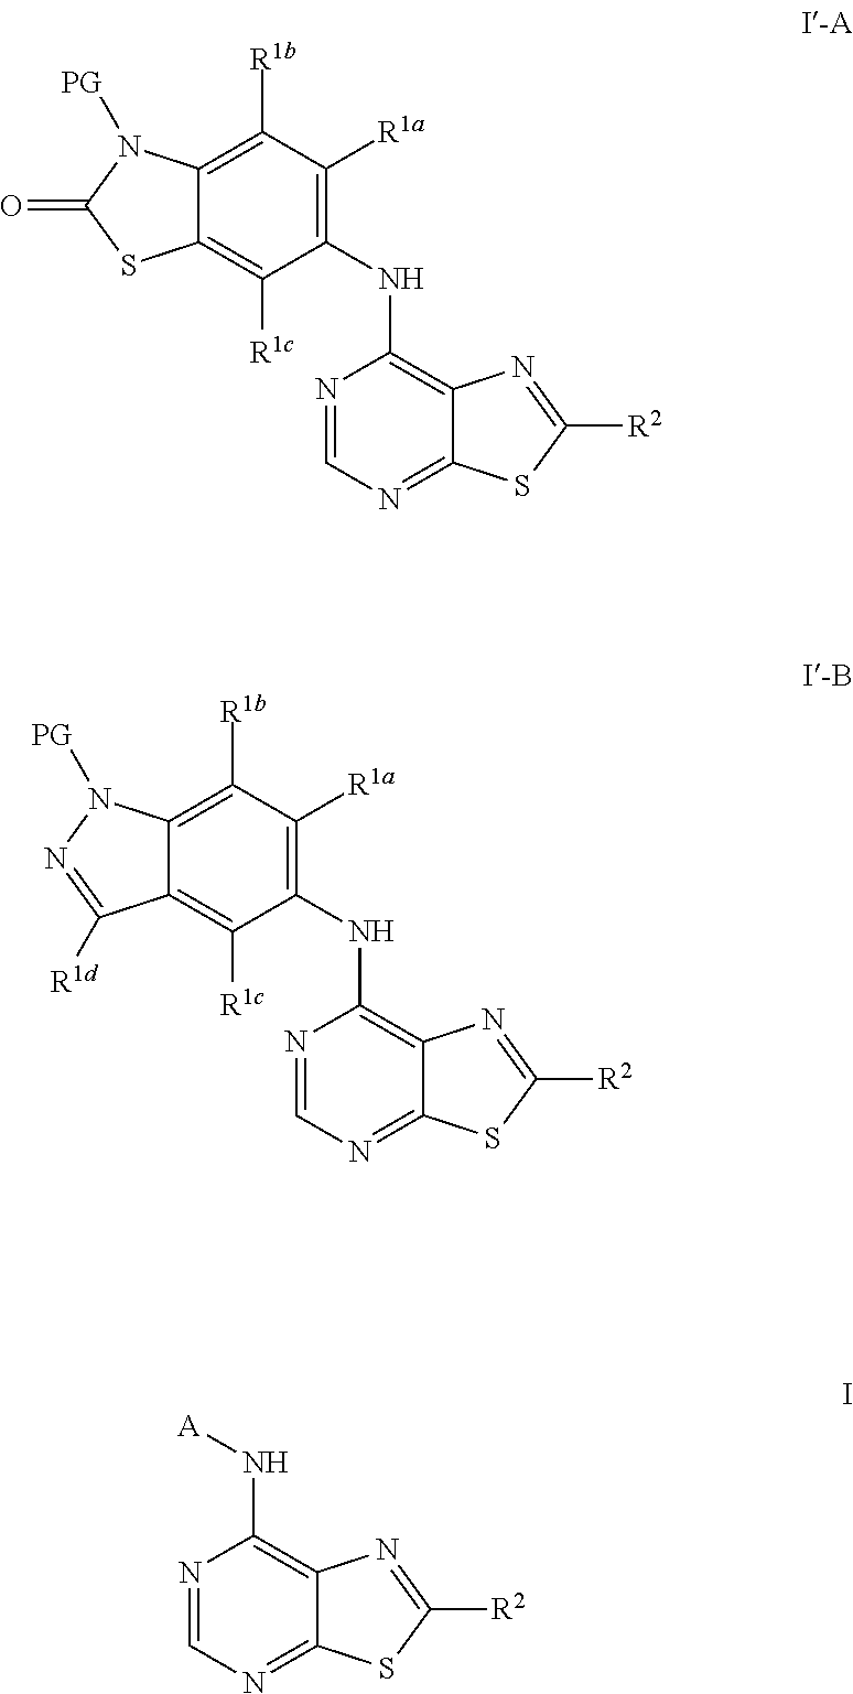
C1(NC2=C3C(=NC=N2)SC([R2])=N3)=C([R1a])C([R1b])=C2C(=C1[R1c])SC(=O)N2[PG].C1(NC2=C3C(=NC=N2)SC([R2])=N3)=C([R1a])C([R1b])=C2C(=C1[R1c])C([R1d])=NN2[PG].[A]NC1=C2C(=NC=N1)SC([R2])=N2
